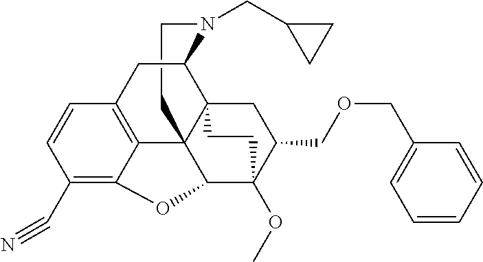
C1CN(CC2CC2)C2C34C15C1=C(C=CC(C#N)=C1OC5C(OC)(C(COCC1=CC=CC=C1)C3)CC4)C2
